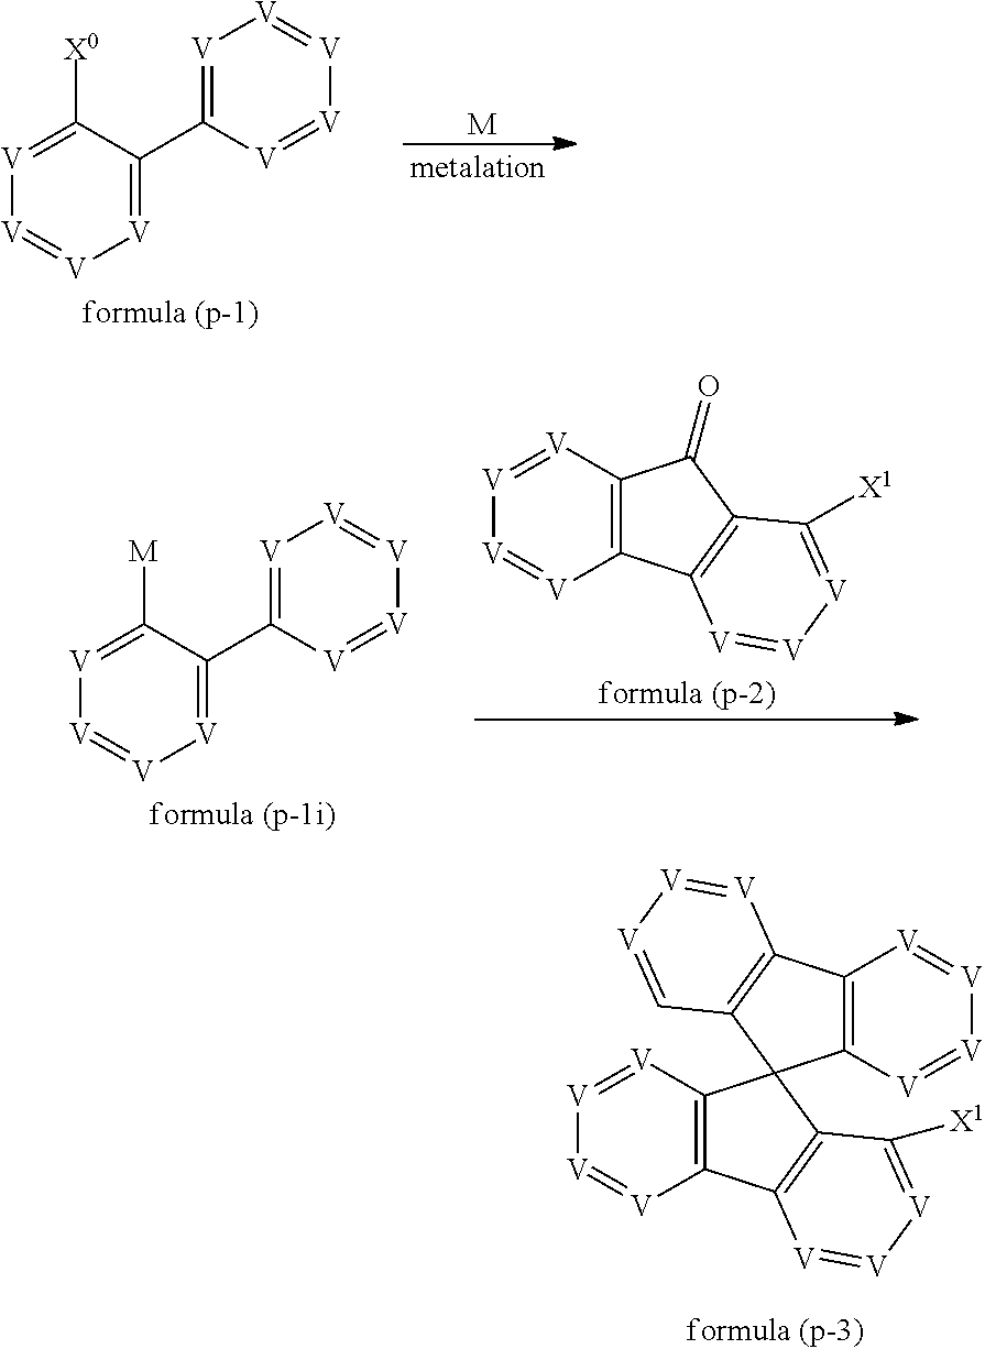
C12=C([V]=[V][V]=[V]1)C1(C3=C2[V]=[V][V]=C3[X1])C2=C([V]=[V][V]=[V]2)C2=C1C=[V][V]=[V]2.[V]1=C(C2=[V][V]=[V][V]=[V]2)C([X0])=[V][V]=[V]1.[M].[V]1=C(C2=[V][V]=[V][V]=[V]2)C([M])=[V][V]=[V]1.C12=C([V]=[V][V]=[V]1)C(=O)C1=C2[V]=[V][V]=C1[X1]
